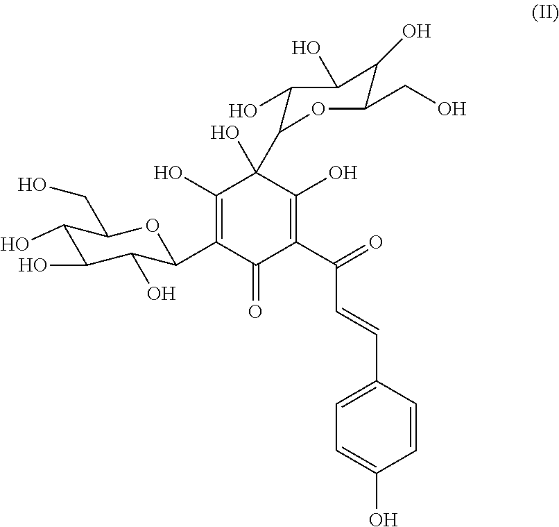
C1(O)C(O)C(O)C(C2=C(O)C(O)(C3C(O)C(O)C(O)C(CO)O3)C(O)=C(C(C=CC3=CC=C(O)C=C3)=O)C2=O)OC1CO
